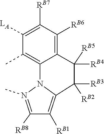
[RB2]C1([RB3])C2=C([RB1])C([RB8])=N(C)N2C2=C(C)C([LA])=C([RB7])C([RB6])=C2C1([RB5])[RB4]
